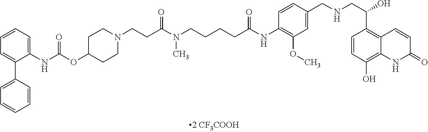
C1=CC=C(NC(=O)OC2CCN(CCC(N(CCCCC(NC3=C(OC)C=C(CNCC(O)C4=C5C(=C(O)C=C4)NC(=O)C=C5)C=C3)=O)C)=O)CC2)C(C2=CC=CC=C2)=C1
